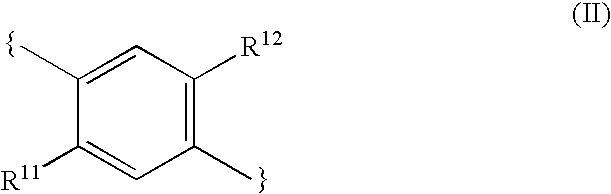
C1(C)=C([R12])C=C(C)C([R11])=C1
